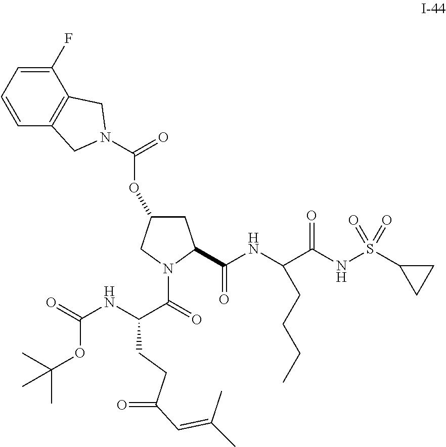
C1C(OC(=O)N2CC3=C(C(F)=CC=C3)C2)CN(C(=O)C(NC(=O)OC(C)(C)C)CCC(=O)C=C(C)C)C1C(NC(C(NS(C1CC1)(=O)=O)=O)CCCC)=O
